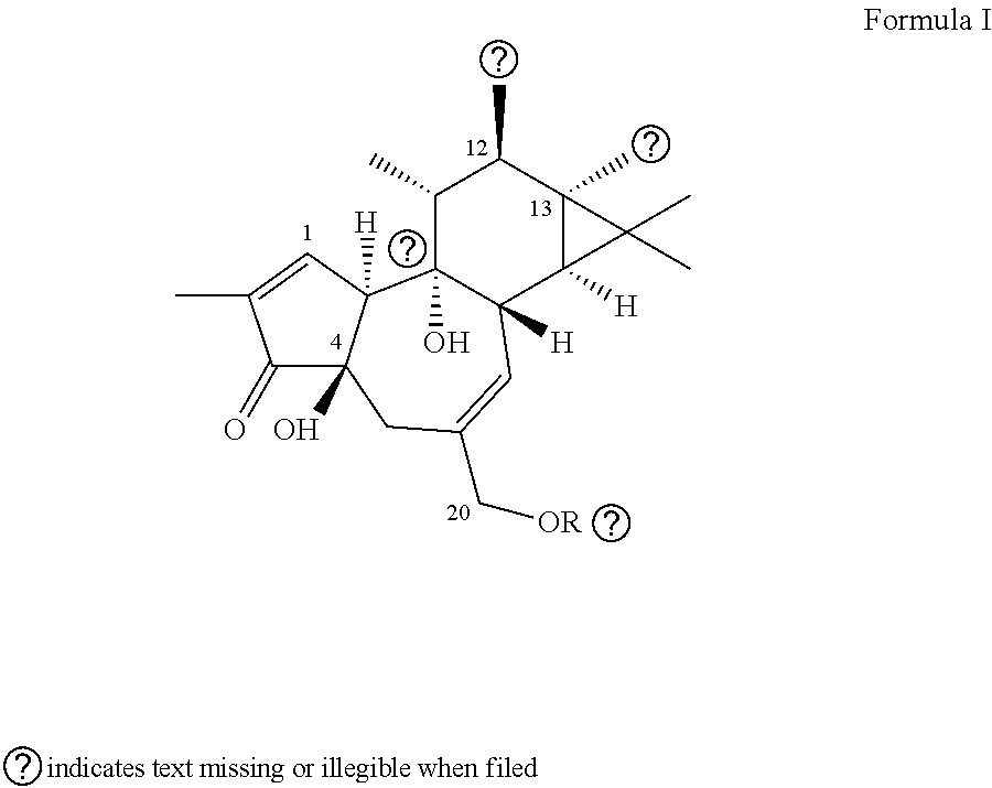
C1(C)C2(O)C([H])(C3([H])C(C)(C1C)C3(C)C)C=C(C[OR])CC1(O)C2([H])C=C(C)C1=O
